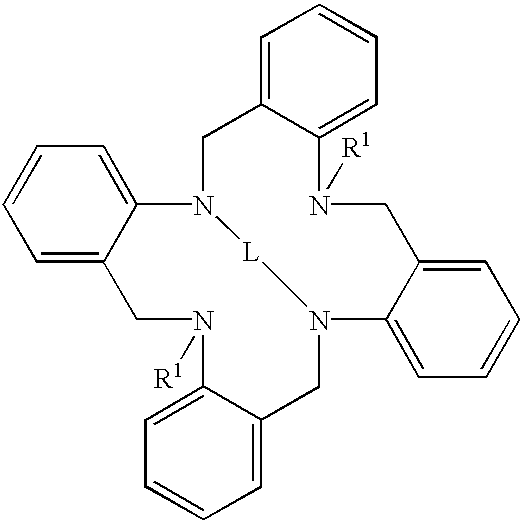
C1=C2C(=CC=C1)N1[L]N(CC3=CC=CC=C3N([R1])C2)C2=CC=CC=C2CN([R1])C2=CC=CC=C2C1
